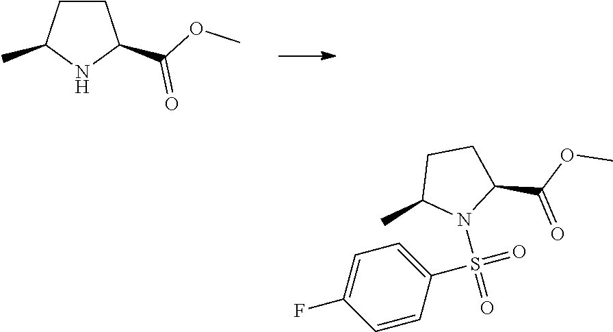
C1CC(C)NC1C(OC)=O.C1=CC(S(=O)(=O)N2C(C(=O)OC)CCC2C)=CC=C1F
